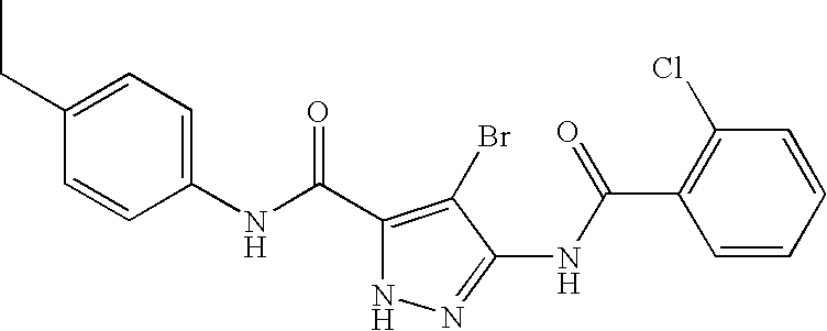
CCC1=CC=C(NC(C2=C(Br)C(NC(C3=C(Cl)C=CC=C3)=O)=NN2)=O)C=C1
